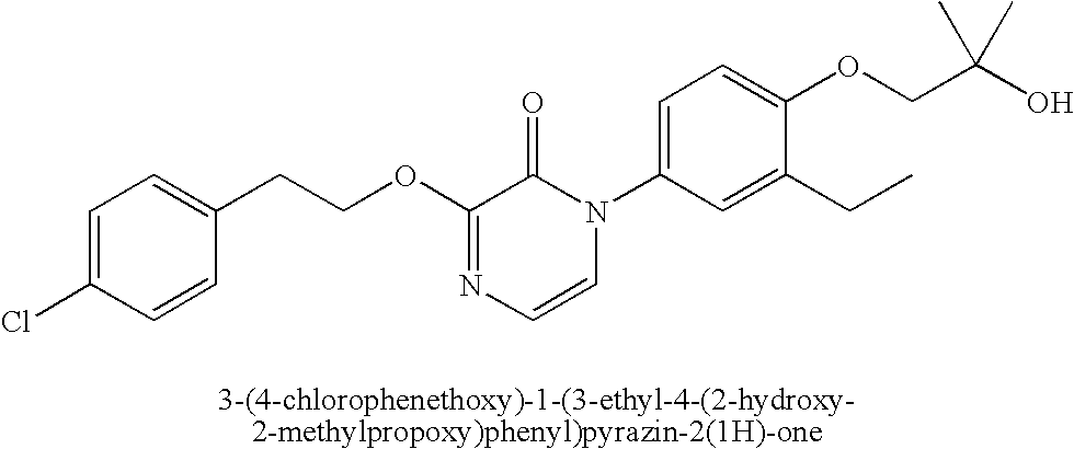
C1(CCOC2=NC=CN(C3=CC=C(OCC(O)(C)C)C(CC)=C3)C2=O)=CC=C(Cl)C=C1
